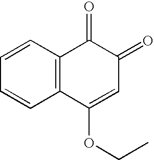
C1=CC=CC2=C1C(=O)C(=O)C=C2OCC
